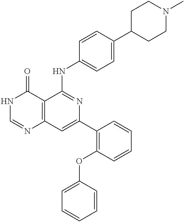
C12=C(C=C(C3=C(OC4=CC=CC=C4)C=CC=C3)N=C1NC1=CC=C(C3CCN(C)CC3)C=C1)N=CNC2=O
